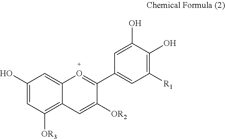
C1(O)=CC([OR3])=C2C(=C1)O=C(C1=CC([R1])=C(O)C(O)=C1)C([OR2])=C2
